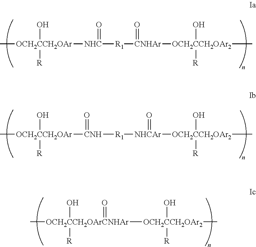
C[OCH2CCH2OAr]([NHC](=O)[R1][CNHAr](=O)[OCH2CCH2OAr2](C)(O)[R])(O)[R].C[OCH2CCH2OAr]([CNH](=O)[R1][NHCAr]([OCH2CCH2OAr2](C)(O)[R])=O)(O)[R].C[OCH2CCH2OArCNHAr](O)([R])(=O)[OCH2CCH2OAr2](O)([R])C
